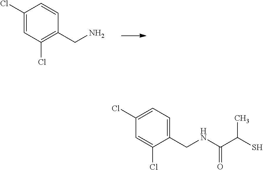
C1(Cl)=CC(Cl)=C(CN)C=C1.C1(Cl)=CC=C(CNC(C(S)C)=O)C(Cl)=C1
